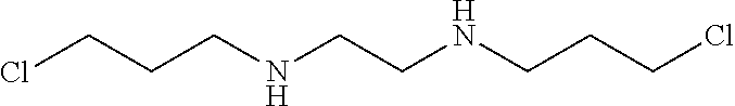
N(CCNCCCCl)CCCCl
